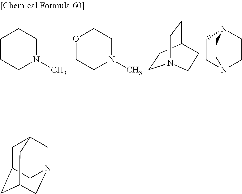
O1CCN(C)CC1.N1(C)CCCCC1.C1CC2CCN1CC2.C1CN2CCN1CC2.C1C2CC3CN(CC1C3)C2
